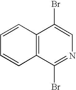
C12=C(C(Br)=NC=C1Br)C=CC=C2
